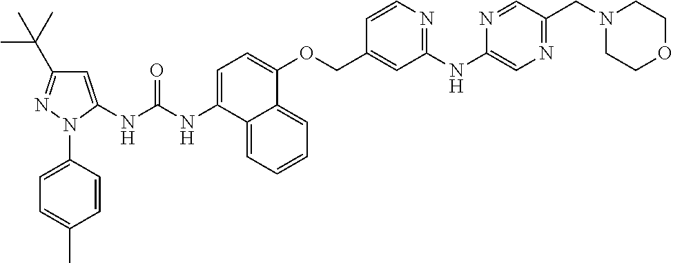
C1=C(NC(NC2=CC(C(C)(C)C)=NN2C2=CC=C(C)C=C2)=O)C2=CC=CC=C2C(OCC2=CC(NC3=CN=C(CN4CCOCC4)C=N3)=NC=C2)=C1
